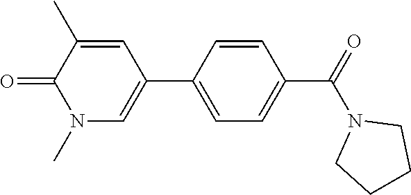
O=C1N(C)C=C(C2=CC=C(C(N3CCCC3)=O)C=C2)C=C1C
